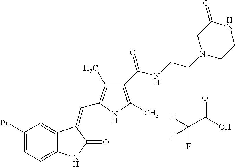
C1(Br)=CC=C2C(=C1)C(=CC1=C(C)C(C(NCCN3CCNC(=O)C3)=O)=C(C)N1)C(=O)N2.C(C(O)=O)(F)(F)F
